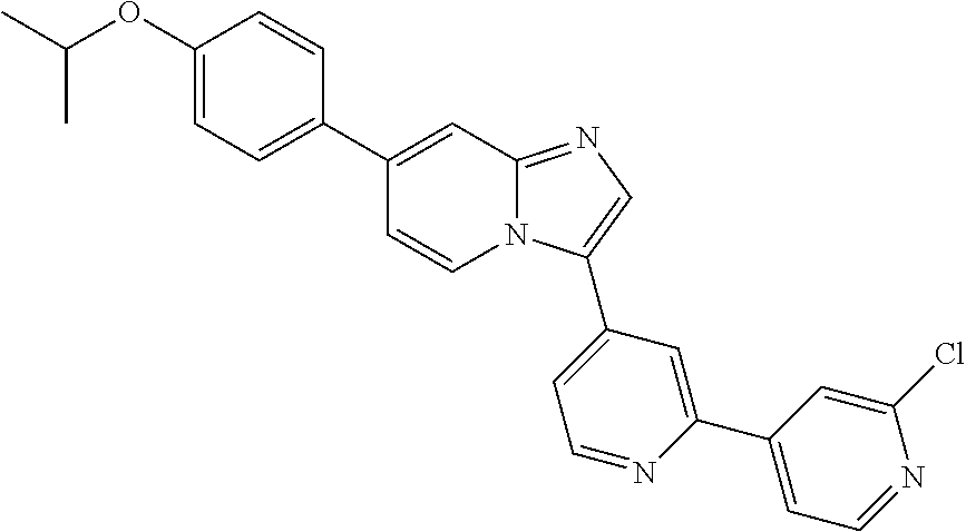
C1(C2=CC=C(OC(C)C)C=C2)=CC2=NC=C(C3=CC=NC(C4=CC=NC(Cl)=C4)=C3)N2C=C1
